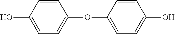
C1=C(OC2=CC=C(O)C=C2)C=CC(O)=C1
